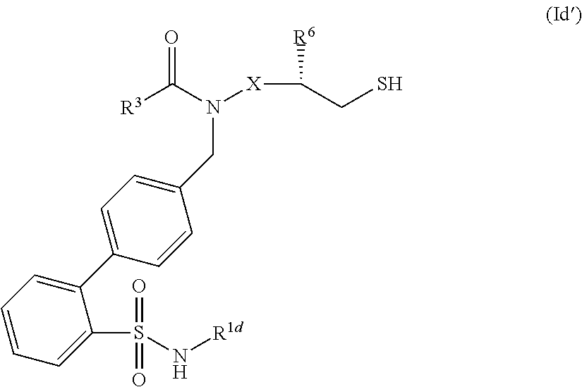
[R3]C(N([X]C([R6])CS)CC1=CC=C(C2=CC=CC=C2S(=O)(=O)N[R1d])C=C1)=O
